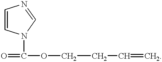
C1=CN(C(=O)OCCC=C)C=N1
